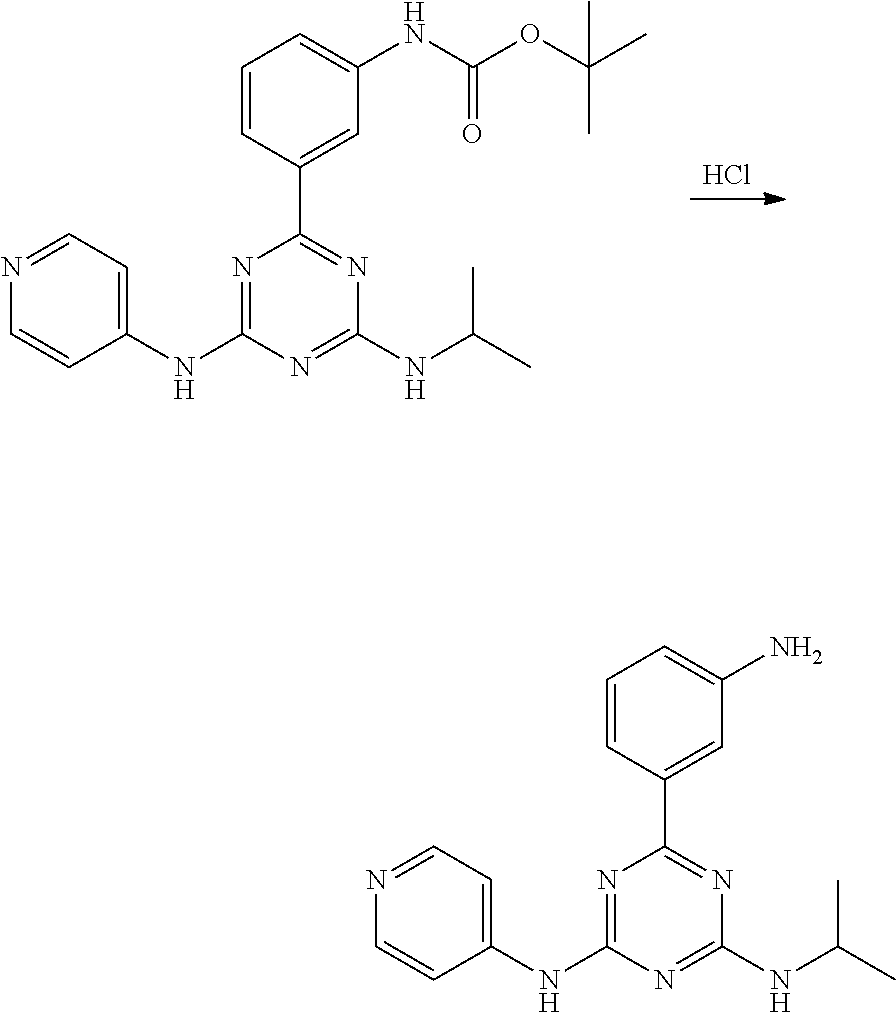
N1=C(NC2=CC=NC=C2)N=C(NC(C)C)N=C1C1=CC(N)=CC=C1.N1=C(NC2=CC=NC=C2)N=C(NC(C)C)N=C1C1=CC(NC(OC(C)(C)C)=O)=CC=C1.Cl
